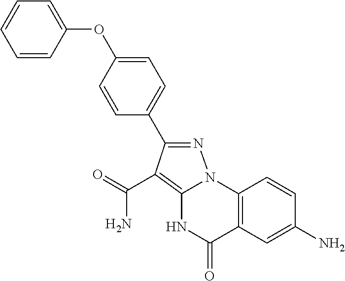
C1=C(OC2=CC=CC=C2)C=CC(C2=NN3C(=C2C(=O)N)NC(=O)C2=C3C=CC(N)=C2)=C1
